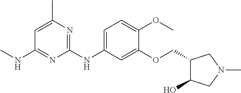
C1=C(C)N=C(NC2=CC=C(OC)C(OCC3C(O)CN(C)C3)=C2)N=C1NC
